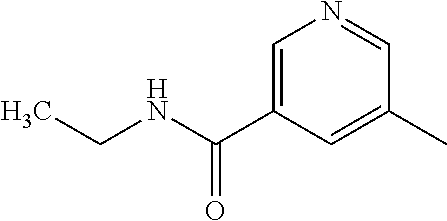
C1=C(C(NCC)=O)C=C(C)C=N1
